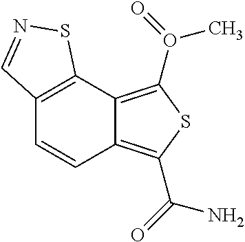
C12=C(C3=C(O(C)=O)SC(C(=O)N)=C3C=C1)SN=C2
